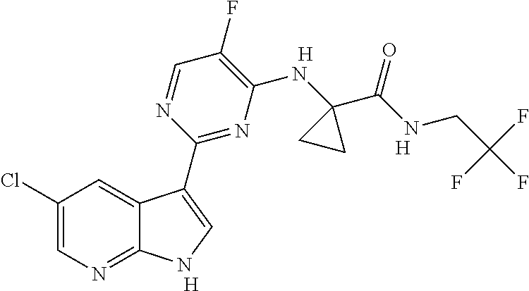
C1(F)=C(NC2(C(NCC(F)(F)F)=O)CC2)N=C(C2=CNC3=NC=C(Cl)C=C32)N=C1.[H].[H].[H]
